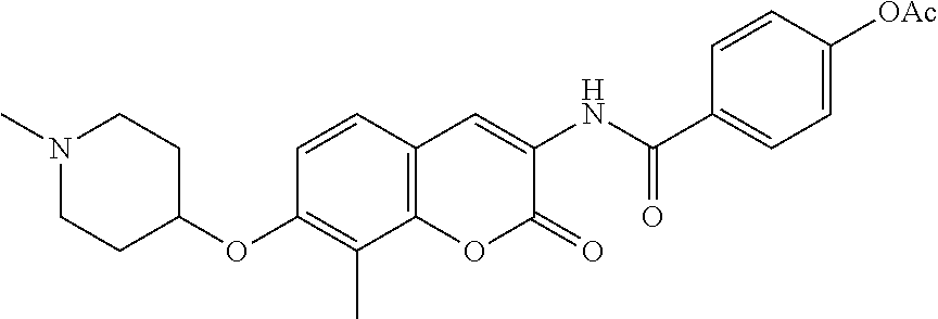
N1(C)CCC(OC2=C(C)C3=C(C=C2)C=C(NC(=O)C2=CC=C([OAc])C=C2)C(=O)O3)CC1
